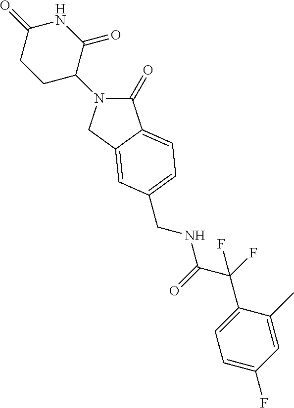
C1(=O)N(C2C(=O)NC(=O)CC2)CC2=CC(CNC(=O)C(C3=CC=C(F)C=C3C)(F)F)=CC=C12
